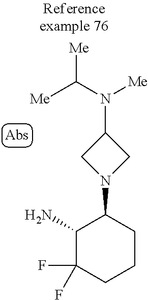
NC1C(F)(F)CCCC1N1CC(N(C([Me])[Me])[Me])C1
